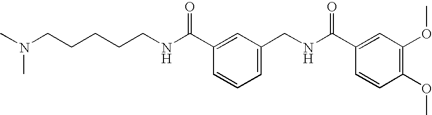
CN(CCCCCNC(C1=CC(CNC(C2=CC(OC)=C(OC)C=C2)=O)=CC=C1)=O)C
